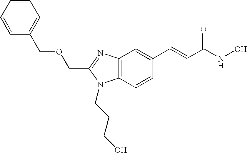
C(C1=NC2=C(C=CC(C=CC(NO)=O)=C2)N1CCCO)OCC1=CC=CC=C1
